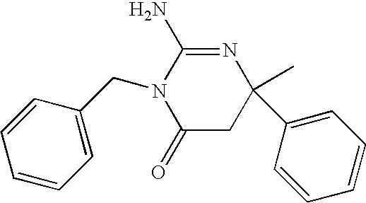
C1=CC=C(CN2C(=O)CC(C)(C3=CC=CC=C3)N=C2N)C=C1
